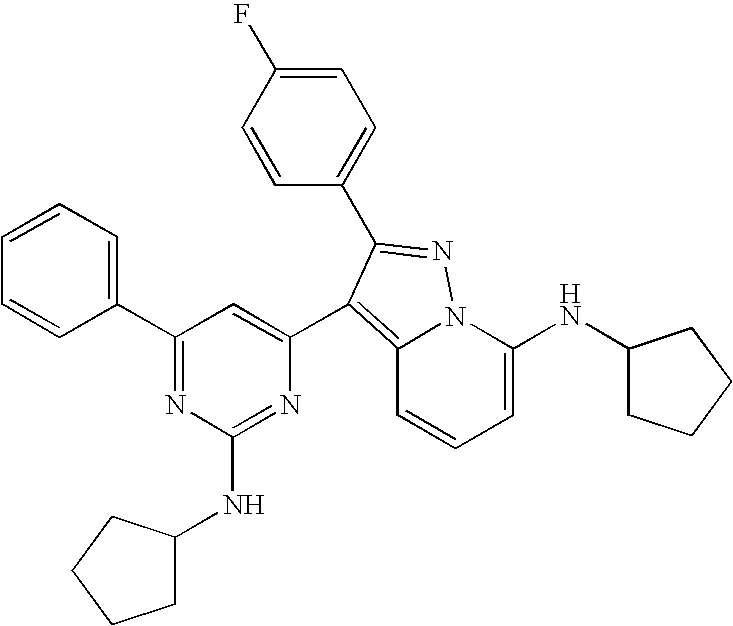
C12=C(C3=CC(C4=CC=CC=C4)=NC(NC4CCCC4)=N3)C(C3=CC=C(F)C=C3)=NN1C(NC1CCCC1)=CC=C2
